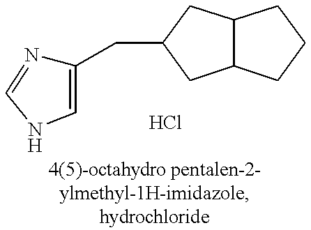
C1(CC2CC3C(C2)CCC3)=CNC=N1
